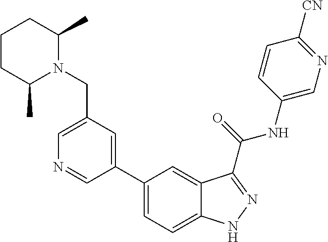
C1(CN2C(C)CCCC2C)=CN=CC(C2=CC=C3C(=C2)C(C(NC2=CN=C([CN])C=C2)=O)=NN3)=C1
